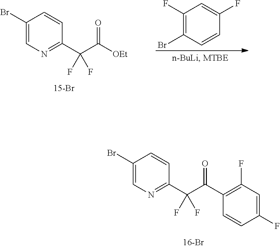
C1(Br)=CN=C(C(C([OEt])=O)(F)F)C=C1.C1(F)=C(Br)C=CC(F)=C1.C1(Br)=CN=C(C(C(C2=C(F)C=C(F)C=C2)=O)(F)F)C=C1
